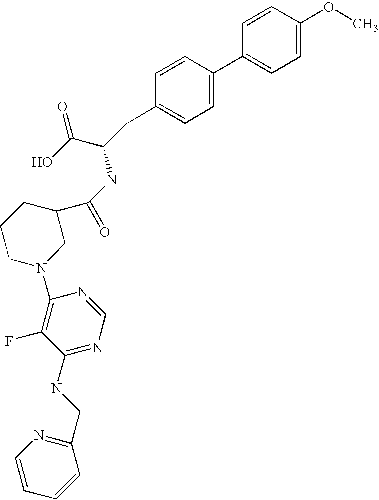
C1=CC(OC)=CC=C1C1=CC=C(CC(C(=O)O)NC(C2CCCN(C3=C(F)C(NCC4=NC=CC=C4)=NC=N3)C2)=O)C=C1
